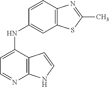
C1=C(NC2=CC3=C(C=C2)N=C(C)S3)C2=C(N=C1)NC=C2
